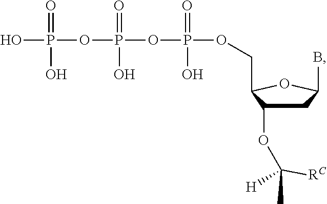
C1C(OC([RC])(C)[H])C(COP(OP(OP(O)(=O)O)(=O)O)(=O)O)OC1B
